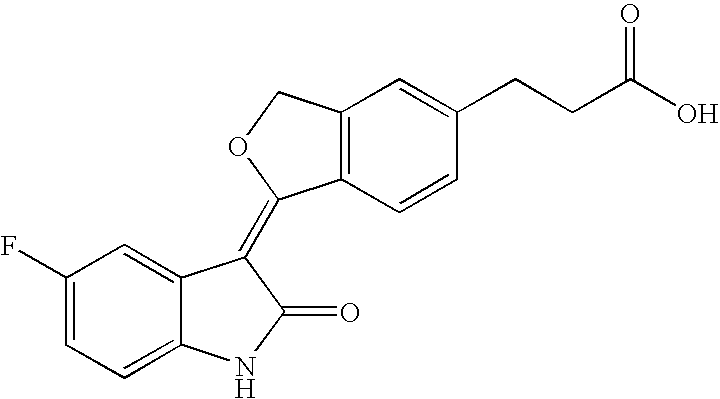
C1=C2C(=CC=C1F)NC(=O)C2=C1C2=C(C=C(CCC(O)=O)C=C2)CO1
